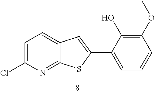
C1=C(Cl)N=C2C(=C1)C=C(C1=CC=CC(OC)=C1O)S2
